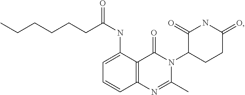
C12=C(C(NC(CCCCCC)=O)=CC=C1)C(=O)N(C1CCC(=O)NC1=O)C(C)=N2
